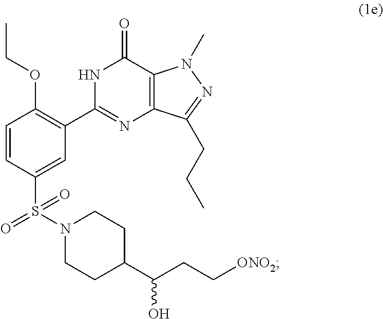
C1=CC(S(N2CCC(C(CC[ONO2])O)CC2)(=O)=O)=CC(C2=NC3=C(C(=O)N2)N(C)N=C3CCC)=C1OCC
